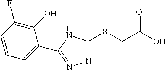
N1=C(SCC(O)=O)NC(C2=CC=CC(F)=C2O)=N1
